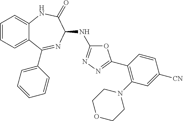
C1=CC=C2C(=C1)NC(=O)C(NC1=NN=C(C3=C(N4CCOCC4)C=C([CN])C=C3)O1)N=C2C1=CC=CC=C1
